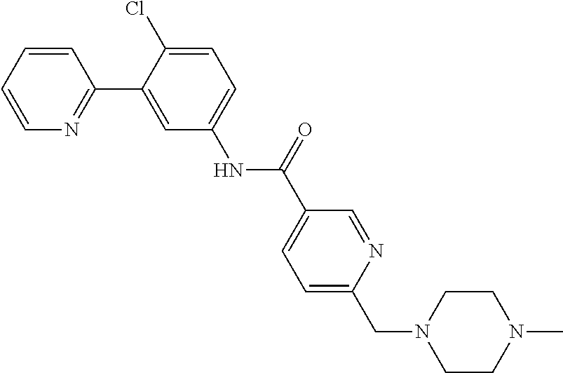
C1=CC=CN=C1C1=CC(NC(=O)C2=CC=C(CN3CCN(C)CC3)N=C2)=CC=C1Cl
